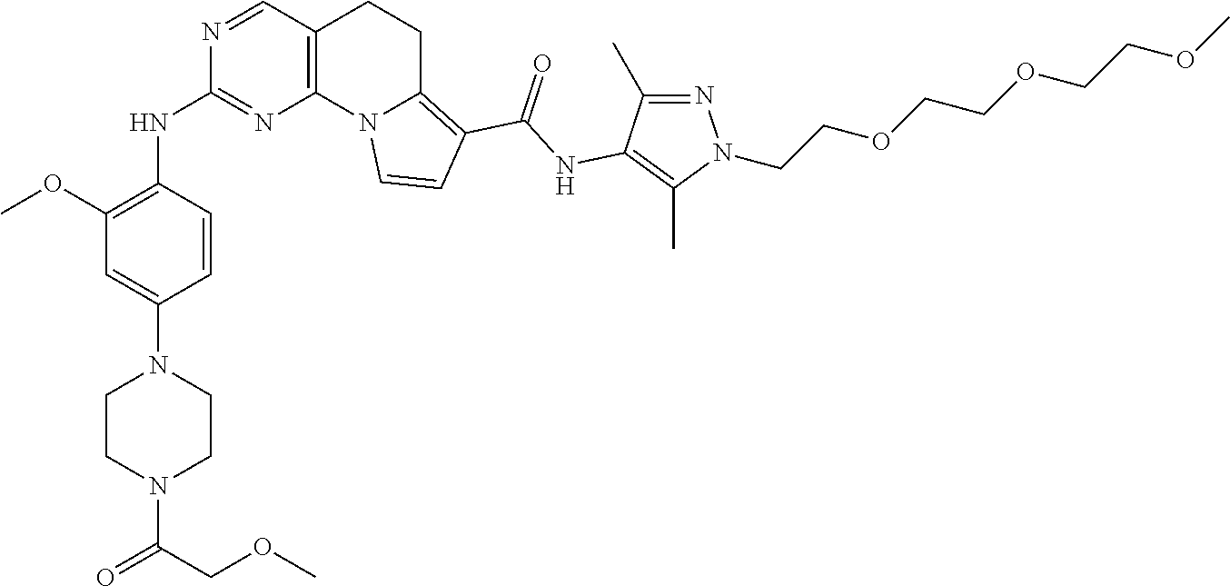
C1CN(C(COC)=O)CCN1C1=CC(OC)=C(NC2=NC3=C(CCC4=C(C(=O)NC5=C(C)N(CCOCCOCCOC)N=C5C)C=CN43)C=N2)C=C1
